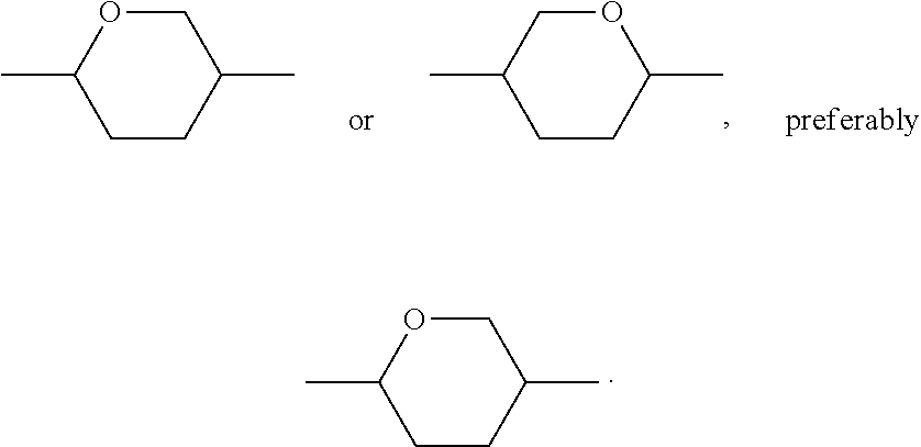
C1CC(C)OCC1C.C1CC(C)COC1C.C1CC(C)COC1C
